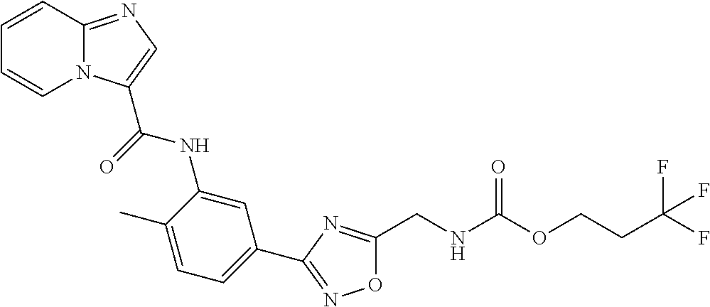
N12C(=NC=C1C(=O)NC1=CC(C3=NOC(CNC(OCCC(F)(F)F)=O)=N3)=CC=C1C)C=CC=C2
